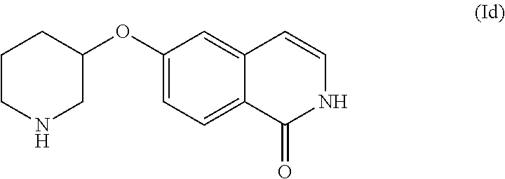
C1(OC2CCCNC2)=CC=C2C(=C1)C=CNC2=O
